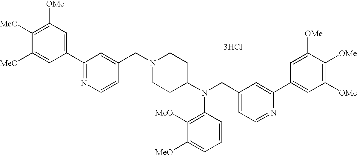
C1=CC(N(C2CCN(CC3=CC(C4=CC([OMe])=C([MeO])C([MeO])=C4)=NC=C3)CC2)CC2=CC=NC(C3=CC([OMe])=C([OMe])C([OMe])=C3)=C2)=C([MeO])C([MeO])=C1.[3HCl]
